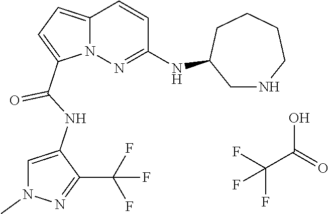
FC(F)(C(O)=O)F.N12C(=CC=C1C(NC1=CN(C)N=C1C(F)(F)F)=O)C=CC(NC1CNCCCC1)=N2
